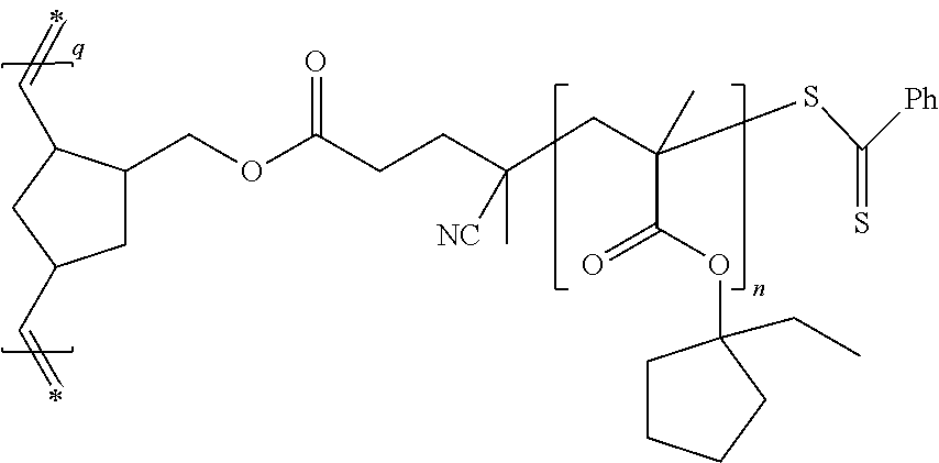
C(OC(CCC(CC(C(=O)OC1(CC)CCCC1)(C)SC([Ph])=S)(C)[NC])=O)C1CC(C=C)CC1C=C
